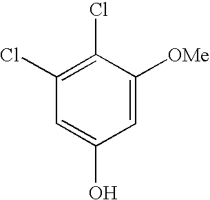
C1(Cl)=C(Cl)C([OMe])=CC(O)=C1
